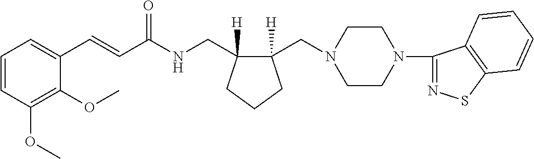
C1(C=CC(NCC2([H])C(CN3CCN(C4=NSC5=C4C=CC=C5)CC3)([H])CCC2)=O)=CC=CC(OC)=C1OC
